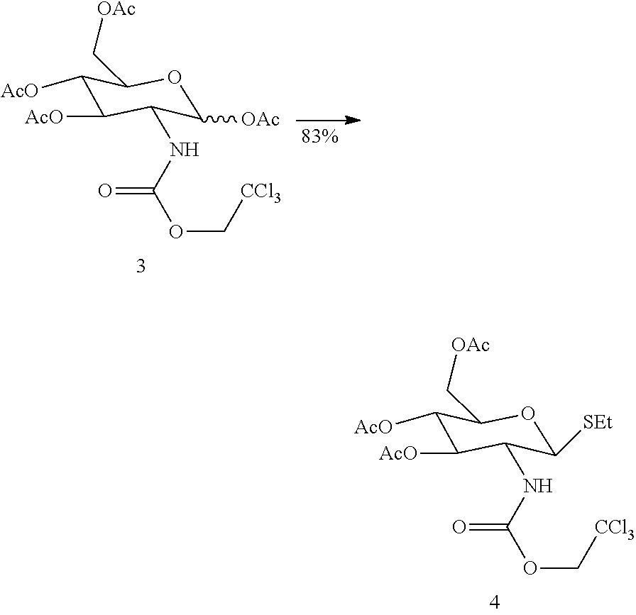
N(C1C([AcO])C([AcO])C(C[OAc])OC1[SEt])C(OC[CCl3])=O.N(C1C([AcO])C([AcO])C(C[OAc])OC1[OAc])C(OC[CCl3])=O
